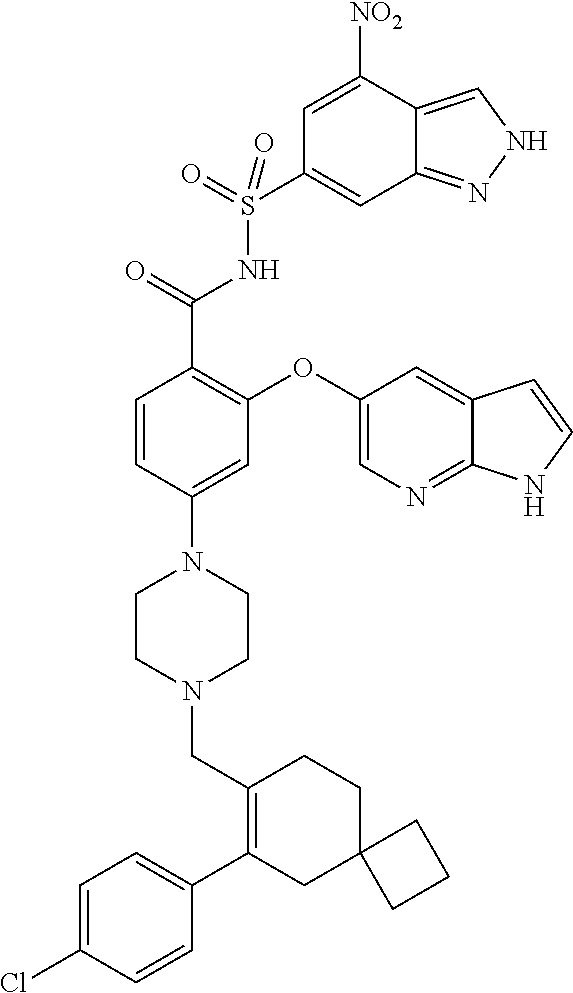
C1=CC(N2CCN(CC3=C(C4=CC=C(Cl)C=C4)CC4(CC3)CCC4)CC2)=CC(OC2=CN=C3C(=C2)C=CN3)=C1C(=O)NS(C1=CC2=NNC=C2C([NO2])=C1)(=O)=O
